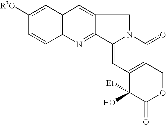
C1([R3O])=CC2=C(C=C1)N=C1C(=C2)CN2C1=CC1=C(C2=O)COC(=O)C1([Et])O
